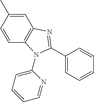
C1=CC2=C(C=C1C)N=C(C1=CC=CC=C1)N2C1=CC=CC=N1
